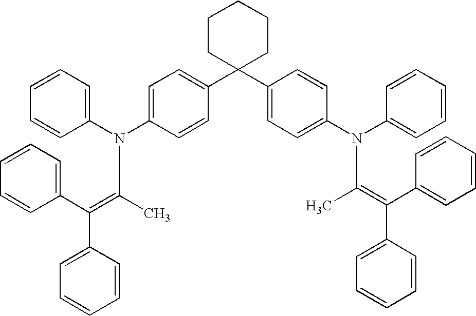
C1=CC=C(N(C2=CC=C(C3(C4=CC=C(N(C5=CC=CC=C5)C(=C(C5=CC=CC=C5)C5=CC=CC=C5)C)C=C4)CCCCC3)C=C2)C(=C(C2=CC=CC=C2)C2=CC=CC=C2)C)C=C1
